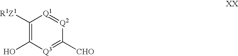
C1([R1Z1])=C(O)[Q3]=C([CHO])[Q2]=[Q1]1
